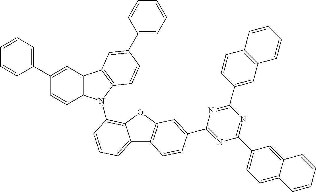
C1(C2=CC=CC=C2)=CC2=C(C=C1)N(C1=C3C(=CC=C1)C1=C(O3)C=C(C3=NC(C4=CC=C5C(=C4)C=CC=C5)=NC(C4=CC5=C(C=C4)C=CC=C5)=N3)C=C1)C1=C2C=C(C2=CC=CC=C2)C=C1
